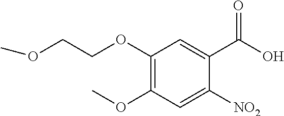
COCCOC1=C(OC)C=C([NO2])C(C(O)=O)=C1
